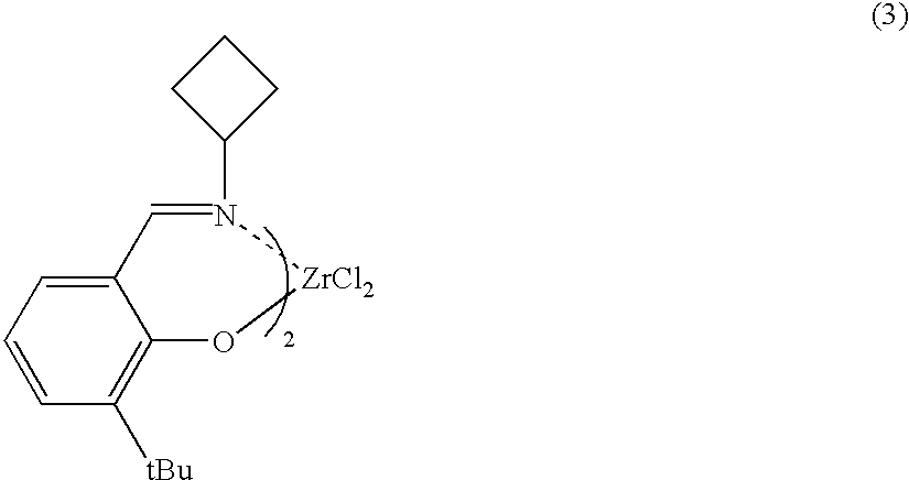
C1(N2=CC3=CC=CC([tBu])=C3O[ZrCl2]2)CCC1
